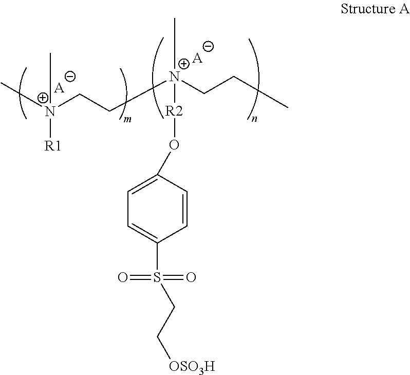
C1=CC(O[R2][N+](C)(CCC)CC[N+](C)([R1])C)=CC=C1S(=O)(=O)CC[OSO3H].[A].[A]
